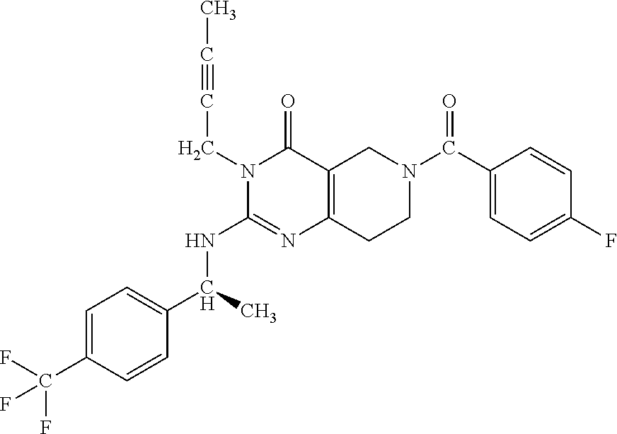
C1=C(C(F)(F)F)C=CC(C(C)NC2=NC3=C(C(=O)N2CC#CC)CN(C(C2=CC=C(F)C=C2)=O)CC3)=C1
